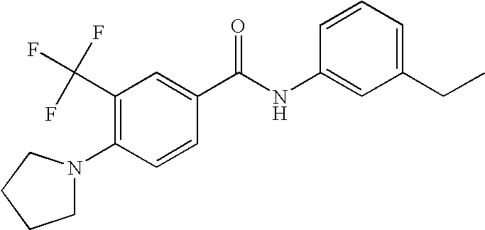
C1(C(F)(F)F)=C(N2CCCC2)C=CC(C(NC2=CC(CC)=CC=C2)=O)=C1
